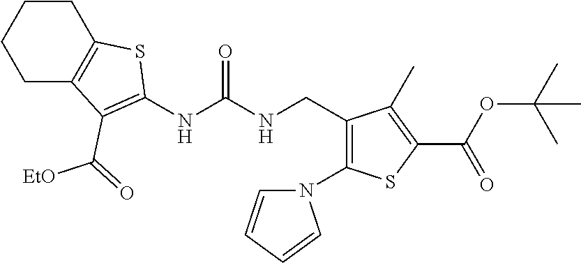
C1CC2=C(CC1)C(C(=O)[EtO])=C(NC(NCC1=C(N3C=CC=C3)SC(C(OC(C)(C)C)=O)=C1C)=O)S2
